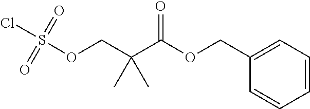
S(OCC(C(OCC1=CC=CC=C1)=O)(C)C)(Cl)(=O)=O
